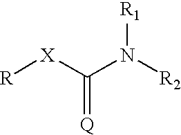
[R][X]C(N([R2])[R1])=[Q]
